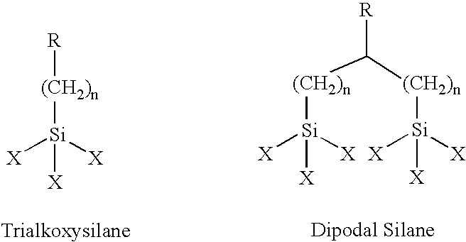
[R][(CH2)n][Si]([X])([X])[X].C([(CH2)n][Si]([X])([X])[X])([R])[(CH2)n][Si]([X])([X])[X]
